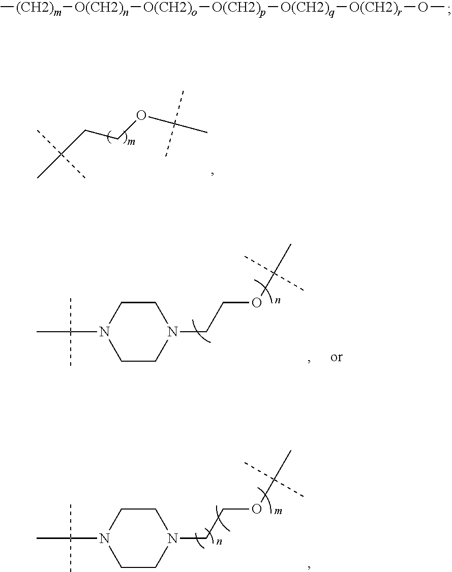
C[(CH2)m][O(CH2)n][O(CH2)o][O(CH2)p][O(CH2)q][O(CH2)r]OC.C1CN(CCOC(C)(C)C)CCN1C(C)(C)C.C1CN(CCOC(C)(C)C)CCN1C(C)(C)C.C(CCOC(C)(C)C)(C)(C)C
